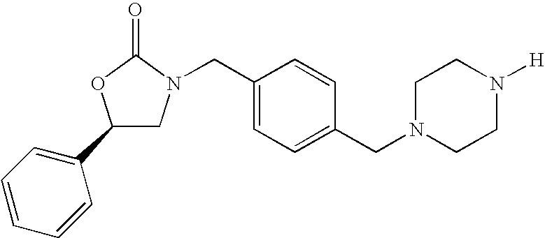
C1(C2=CC=CC=C2)CN(CC2=CC=C(CN3CCN([H])CC3)C=C2)C(=O)O1
